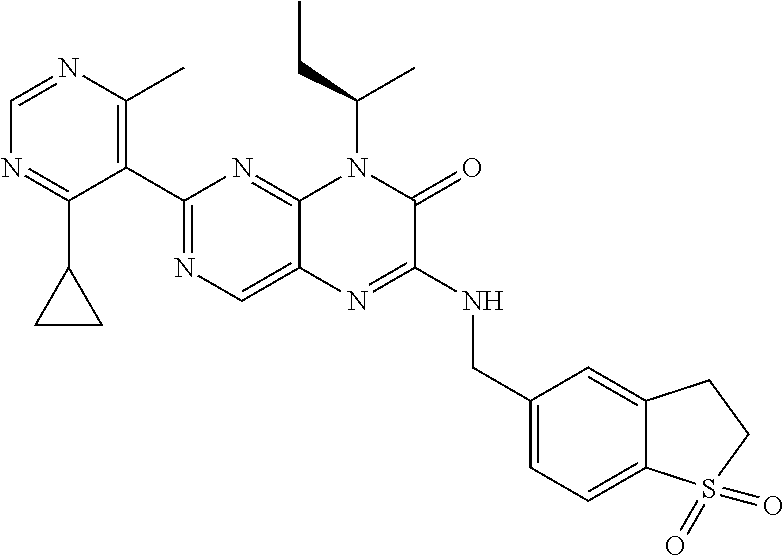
C1(C2=NC=C3C(=N2)N(C(CC)C)C(=O)C(NCC2=CC=C4C(=C2)CCS4(=O)=O)=N3)=C(C)N=CN=C1C1CC1
